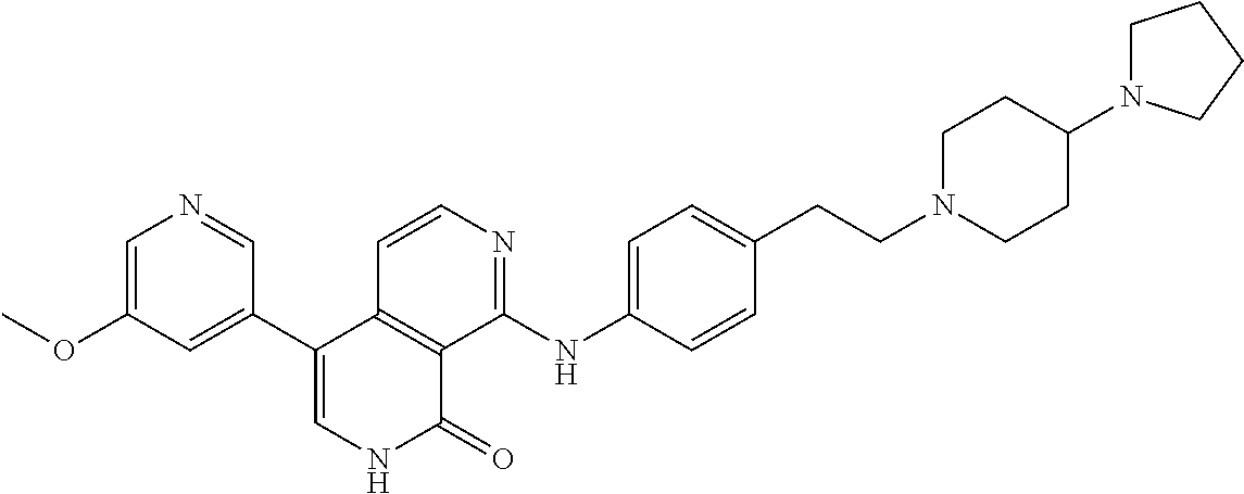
C1=CC2=C(C(NC3=CC=C(CCN4CCC(N5CCCC5)CC4)C=C3)=N1)C(=O)NC=C2C1=CC(OC)=CN=C1
